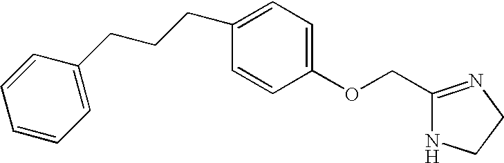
C1=CC=C(CCCC2=CC=C(OCC3=NCCN3)C=C2)C=C1
